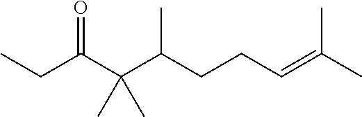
CCC(C(C(CCC=C(C)C)C)(C)C)=O
